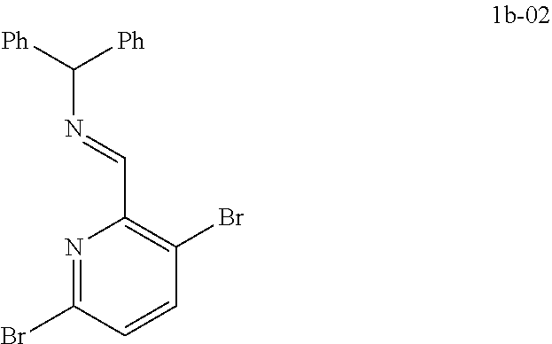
C(C1=C(Br)C=CC(Br)=N1)=NC([Ph])[Ph]
